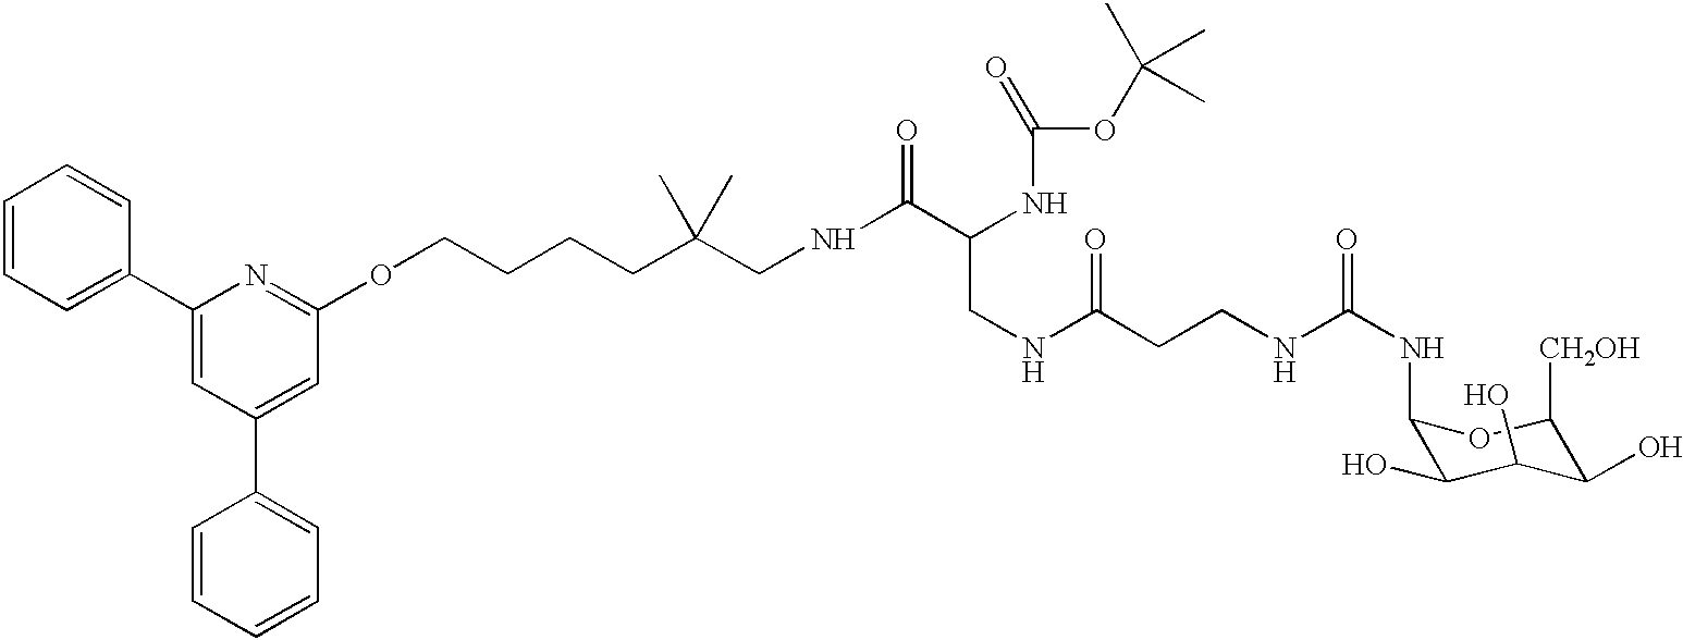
C1=CC=C(C2=CC(C3=CC=CC=C3)=CC(OCCCCC(CNC(C(NC(OC(C)(C)C)=O)CNC(CCNC(NC3C(O)C(O)C(O)C([CH2OH])O3)=O)=O)=O)(C)C)=N2)C=C1
